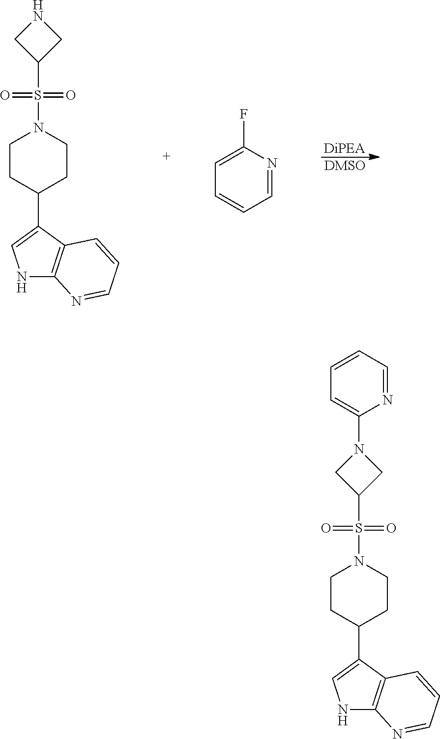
N1C2=C(C(C3CCN(S(=O)(=O)C4CNC4)CC3)=C1)C=CC=N2.[DiPEA].[DMSO].C1=NC(F)=CC=C1.N1C2=C(C(C3CCN(S(=O)(=O)C4CN(C5=CC=CC=N5)C4)CC3)=C1)C=CC=N2
